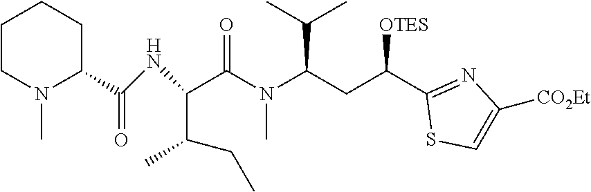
C1CN(C)C(C(=O)NC(C(N(C(CC(C2=NC([CO2Et])=CS2)[OTES])C(C)C)C)=O)C(C)CC)CC1
